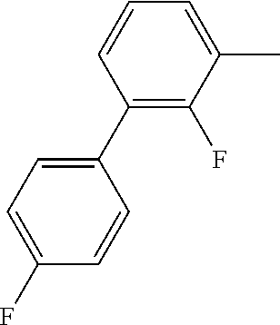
C1(C2=CC=C(F)C=C2)=C(F)C(C)=CC=C1
